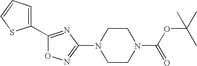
N1(C2=NOC(C3=CC=CS3)=N2)CCN(C(OC(C)(C)C)=O)CC1
